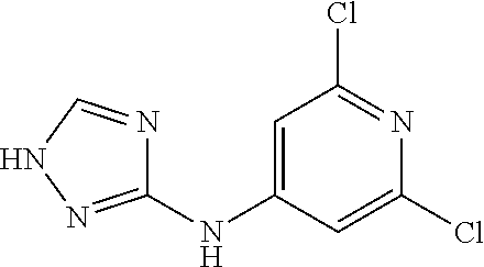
C1=C(NC2=NNC=N2)C=C(Cl)N=C1Cl
